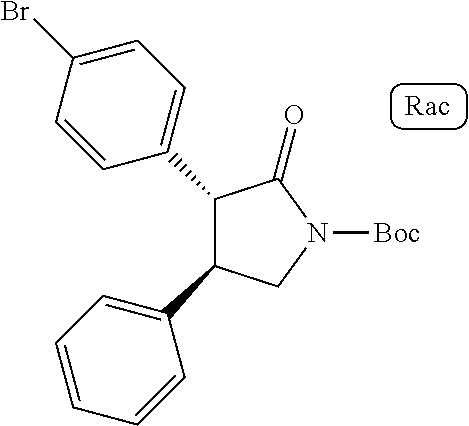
C1=CC=CC(C2CN([Boc])C(=O)C2C2=CC=C(Br)C=C2)=C1
